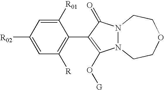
C1([R01])=CC([R02])=CC([R])=C1C1=C(O[G])N2N(C1=O)CCOCC2
